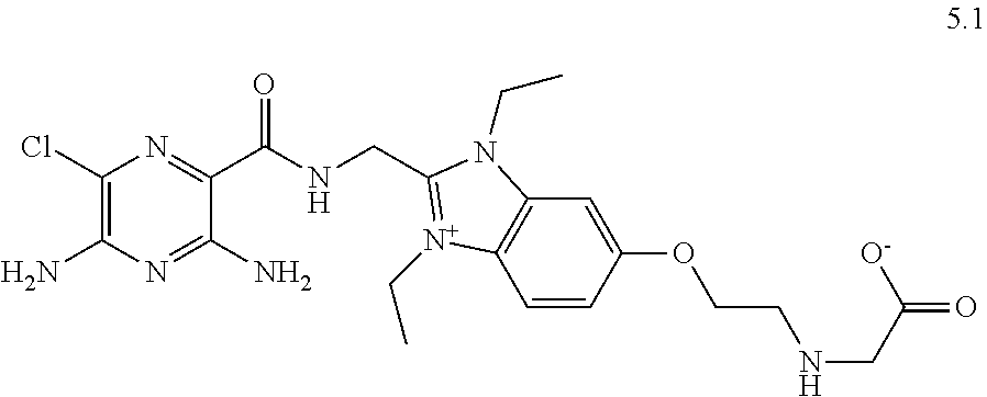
C1(Cl)=C(N)N=C(N)C(C(NCC2=[N+](CC)C3=C(C=C(OCCNCC(=O)[O-])C=C3)N2CC)=O)=N1
